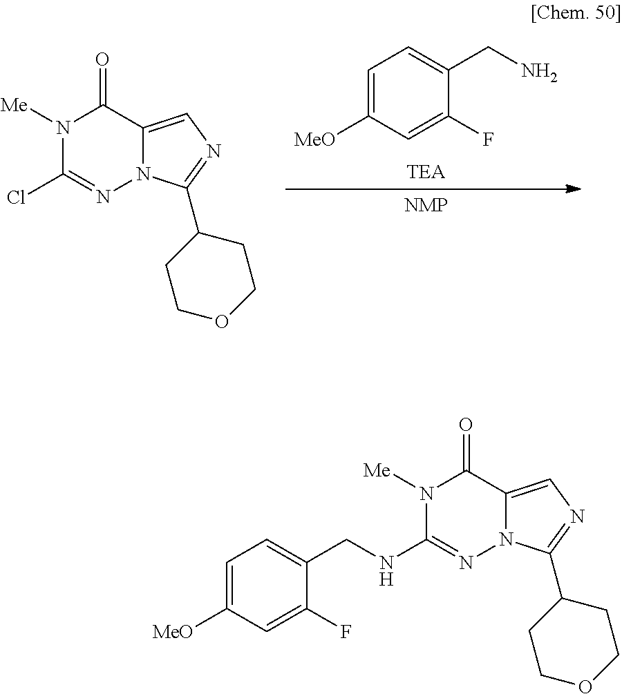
[TEA].C1=C([MeO])C=C(F)C(CN)=C1.[NMP].N1([Me])C(Cl)=NN2C(=CN=C2C2CCOCC2)C1=O.N1([Me])C(NCC2=CC=C([MeO])C=C2F)=NN2C(=CN=C2C2CCOCC2)C1=O
